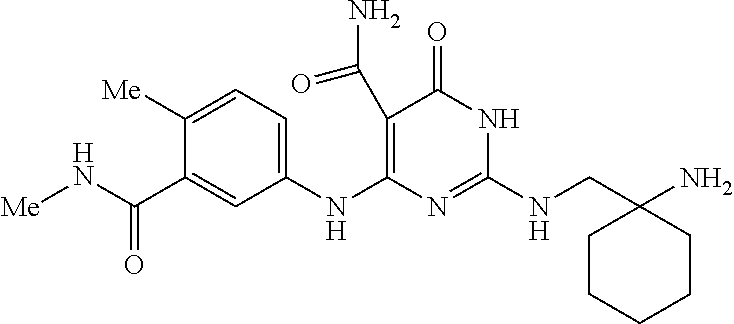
C(NC1=NC(NC2=CC=C([Me])C(C(N[Me])=O)=C2)=C(C(N)=O)C(=O)N1)C1(N)CCCCC1
